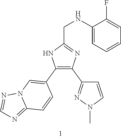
C1(C2=CN3C(=NC=N3)C=C2)=C(C2=NN(C)C=C2)N=C(CNC2=CC=CC=C2F)N1
